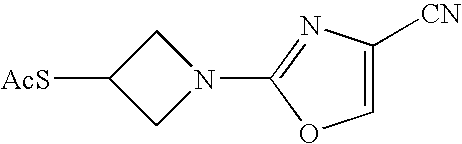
N1(C2=NC([CN])=CO2)CC([AcS])C1
